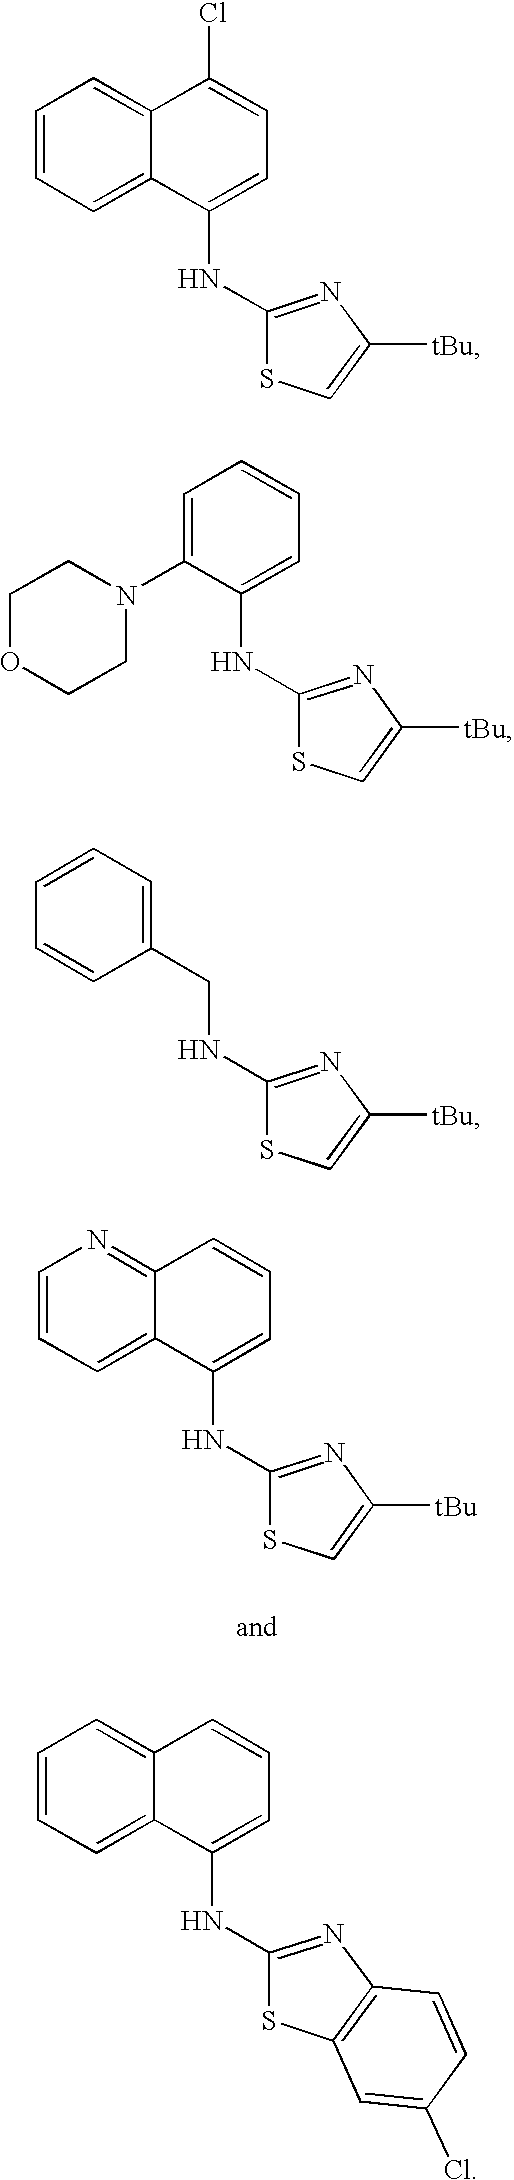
C12=CC=CC=C1C(Cl)=CC=C2NC1=NC([tBu])=CS1.C1(N2CCOCC2)=CC=CC=C1NC1=NC([tBu])=CS1.C1(CNC2=NC([tBu])=CS2)=CC=CC=C1.C12=CC=CN=C1C=CC=C2NC1=NC([tBu])=CS1.C12=CC=CC=C1C=CC=C2NC1=NC2=C(S1)C=C(Cl)C=C2
